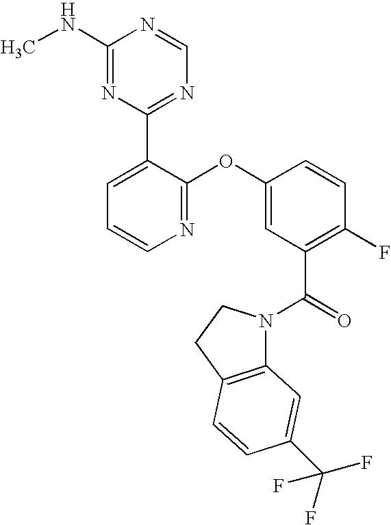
N1=C(OC2=CC(C(=O)N3C4=C(CC3)C=CC(C(F)(F)F)=C4)=C(F)C=C2)C(C2=NC=NC(NC)=N2)=CC=C1
